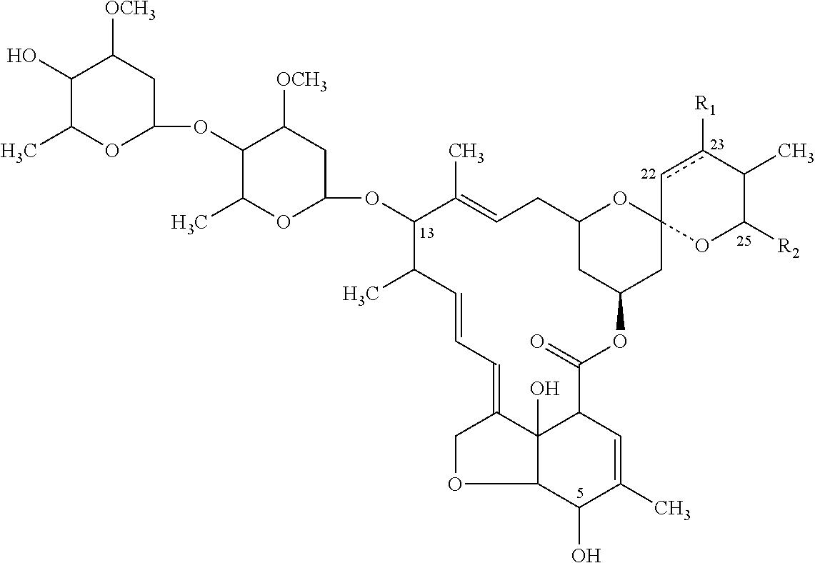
C12C3(O)C(=CC=CC(C)C(OC4CC([OCH3])C(OC5CC([OCH3])C(O)C(C)O5)C(C)O4)C(C)=CCC4CC(OC(=O)C3C=C(C)C1O)CC1(O4)OC([R2])C(C)c([R1])c1)CO2
